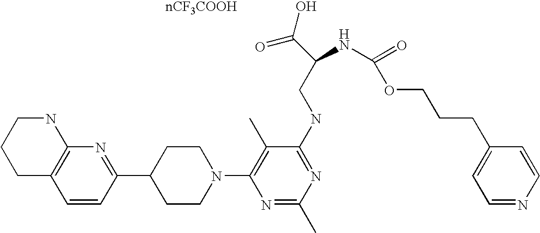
[nCF3COOH].C1=CC(C2CCN(C3=C(C)C(NCC(C(=O)O)NC(=O)OCCCC4=CC=NC=C4)=NC(C)=N3)CC2)=NC2=C1CCCN2
